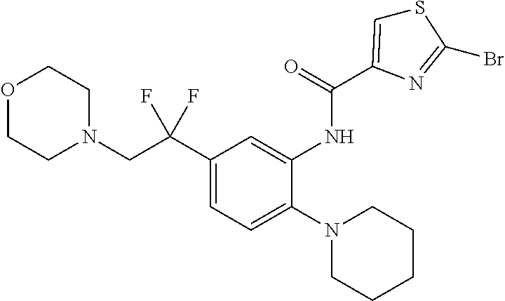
O1CCN(CC(C2=CC=C(N3CCCCC3)C(NC(=O)C3=CSC(Br)=N3)=C2)(F)F)CC1
